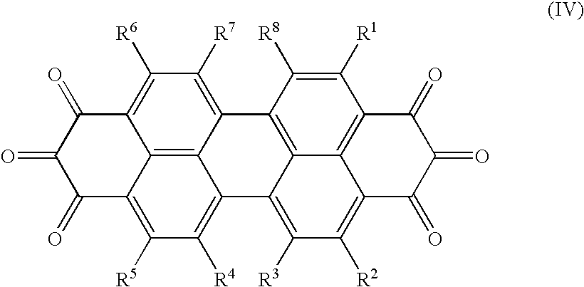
C1(=O)C2=C([R5])C([R4])=C3C4=C2C(=C([R6])C([R7])=C4C2=C4C3=C([R3])C([R2])=C3C4=C(C([R1])=C2[R8])C(=O)C(=O)C3=O)C(=O)C1=O
